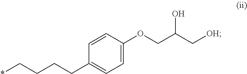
*CCCCC1=CC=C(OCC(C[OH])O)C=C1
